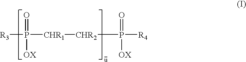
[R3]P(=O)([OX])[CHR1][CHR2]P(=O)([OX])[R4]
